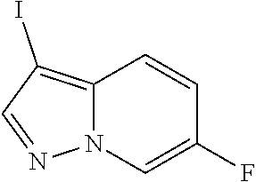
C12=C(I)C=NN1C=C(F)C=C2
